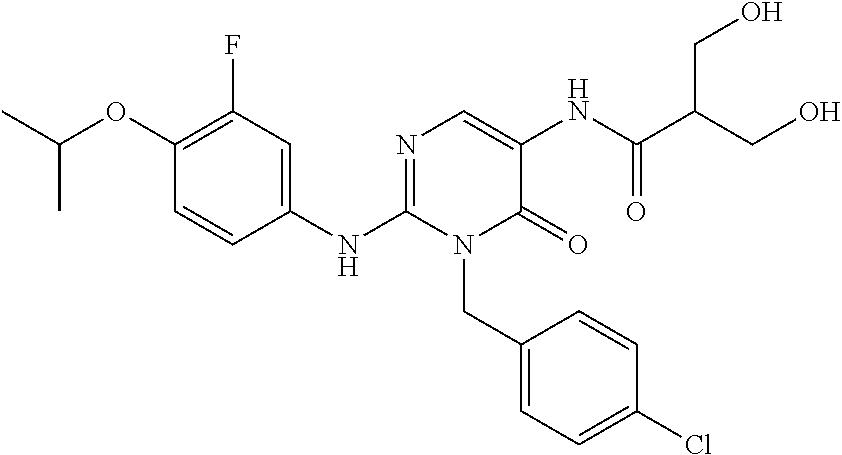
C1(OC(C)C)=C(F)C=C(NC2=NC=C(NC(C(CO)CO)=O)C(=O)N2CC2=CC=C(Cl)C=C2)C=C1
